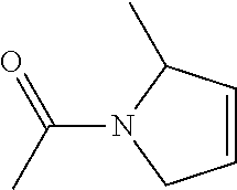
C1=CC(C)N(C(C)=O)C1
